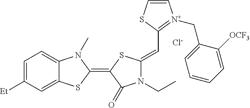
[Cl-].C1=C([Et])C=C2C(=C1)N(C)C(=C1C(=O)N(CC)C(=CC3=[N+](CC4=CC=CC=C4[OCF3])C=CS3)S1)S2
